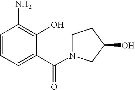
C(C1=CC=CC(N)=C1O)(=O)N1CCC(O)C1
